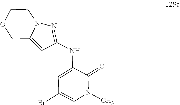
C1=C(NC2=NN3C(=C2)COCC3)C(=O)N(C)C=C1Br
